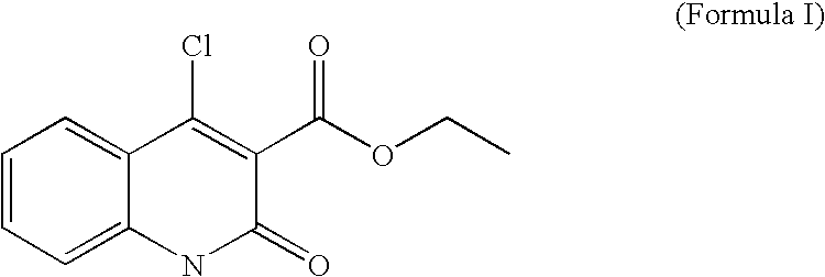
C1=CC=C2C(=C1)C(Cl)=C(C(OCC)=O)C(=O)N2
